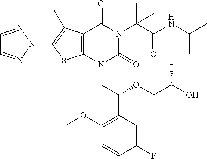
C12=C(N(CC(C3=C(OC)C=CC(F)=C3)OCC(O)C)C(=O)N(C(C(NC(C)C)=O)(C)C)C1=O)SC(N1N=CC=N1)=C2C
